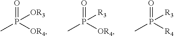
O=P([OR4])(C)[OR3].O=P([OR4])(C)[R3].O=P([R4])(C)[R3]
